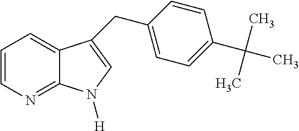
C1=CN=C2C(=C1)C(CC1=CC=C(C(C)(C)C)C=C1)=CN2[H]
